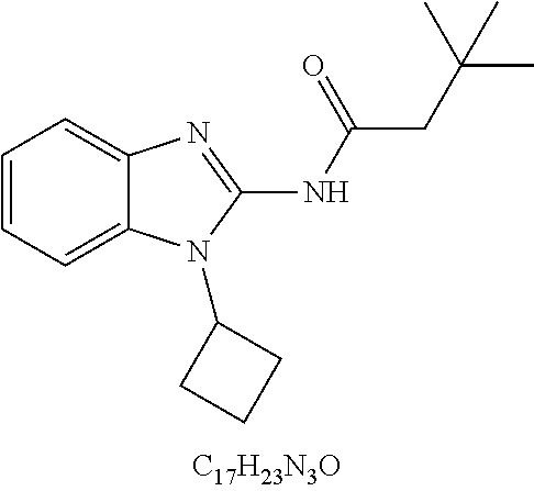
C1=CC=C2C(=C1)N=C(NC(CC(C)(C)C)=O)N2C1CCC1
